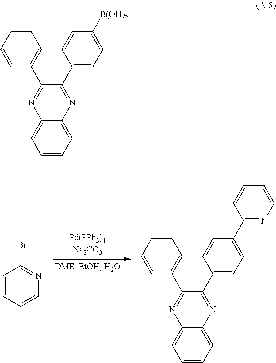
C1=CC=CC(C2=NC3=CC=CC=C3N=C2C2=CC=C([B(OH)2])C=C2)=C1.C1=CC=CC(C2=NC3=CC=CC=C3N=C2C2=CC=C(C3=NC=CC=C3)C=C2)=C1.C1=CC=CN=C1Br
